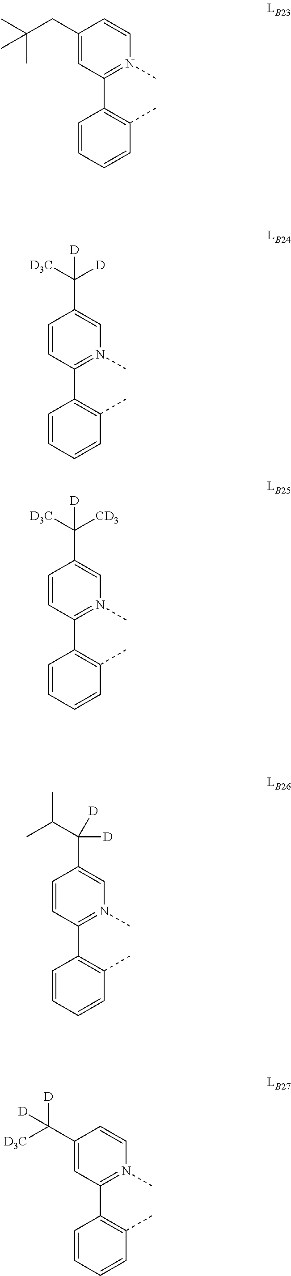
C1=CC(C2=C(C)C=CC=C2)=N(C)C=C1C([D3C])([CD3])[D].C1(C([D3C])([D])[D])=CC(C2=C(C)C=CC=C2)=N(C)C=C1.C1=CC(C2=C(C)C=CC=C2)=N(C)C=C1C(C(C)C)([D])[D].C1=CC(C2=C(C)C=CC=C2)=N(C)C=C1C([D3C])([D])[D].C1(CC(C)(C)C)=CC(C2=C(C)C=CC=C2)=N(C)C=C1
